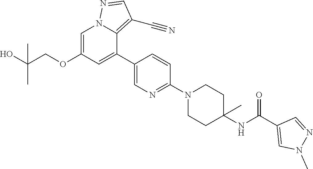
C1=C(OCC(O)(C)C)C=C(C2=CN=C(N3CCC(NC(C4=CN(C)N=C4)=O)(C)CC3)C=C2)C2=C(C#N)C=NN12
